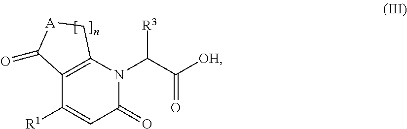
C12=C(N(C(C([OH])=O)[R3])C(=O)C=C1[R1])C[A]C2=O
